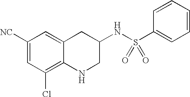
C1([NC])=CC(Cl)=C2C(=C1)CC(NS(=O)(=O)C1=CC=CC=C1)CN2
